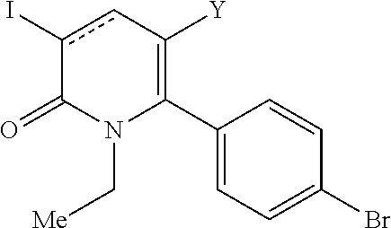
C1(C2=C([Y])cc(I)C(=O)N2C[Me])=CC=C(Br)C=C1
